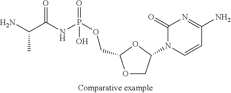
O1CC(N2C=CC(N)=NC2=O)OC1COP(NC(C(N)C)=O)(=O)O
